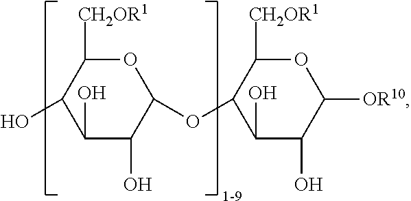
C1(O)C(O)C(O)C(OC2C(O)C(O)C([OR10])OC2[CH2OR1])OC1[CH2OR1]
